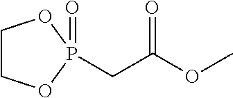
C(C(OC)=O)P1(=O)OCCO1
